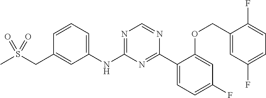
C1=CC=C(NC2=NC=NC(C3=CC=C(F)C=C3OCC3=CC(F)=CC=C3F)=N2)C=C1CS(C)(=O)=O
